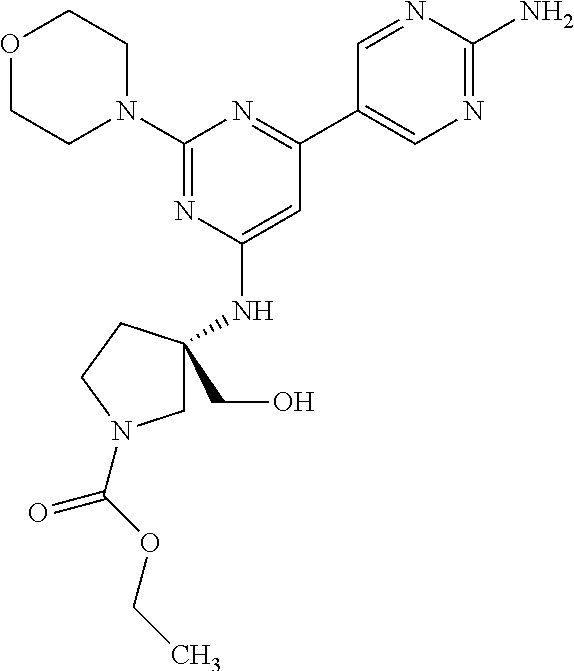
O1CCN(C2=NC(NC3(CO)CN(C(OCC)=O)CC3)=CC(C3=CN=C(N)N=C3)=N2)CC1
